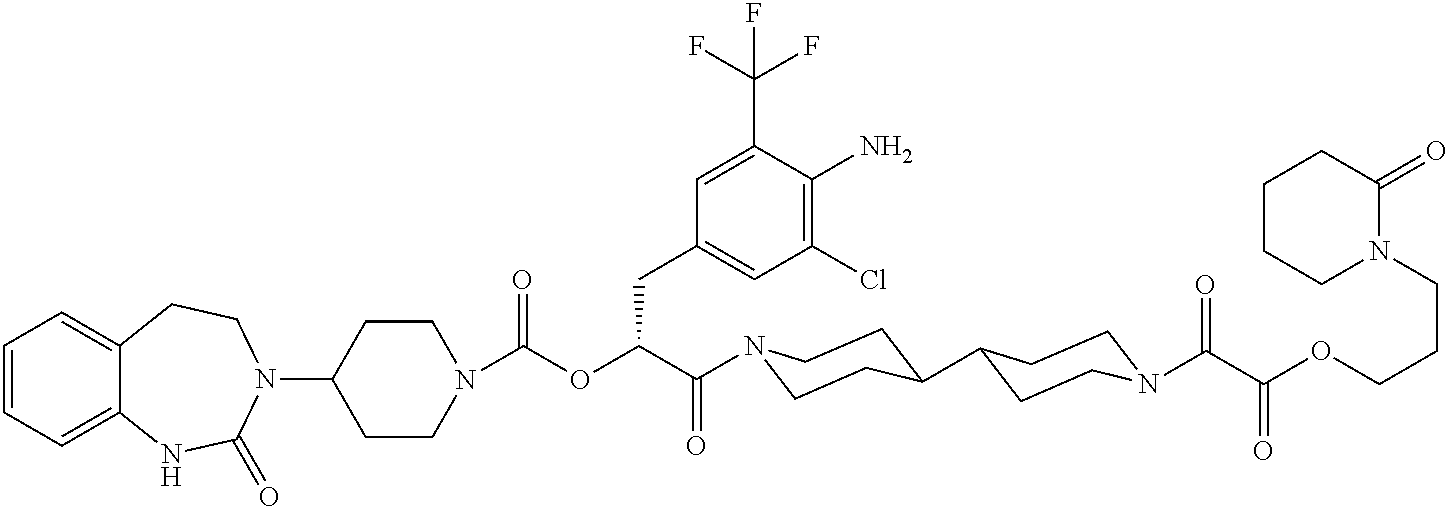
C1=CC=C2C(=C1)CCN(C1CCN(C(OC(C(=O)N3CCC(C4CCN(C(=O)C(OCCCN5C(=O)CCCC5)=O)CC4)CC3)CC3=CC(Cl)=C(N)C(C(F)(F)F)=C3)=O)CC1)C(=O)N2
